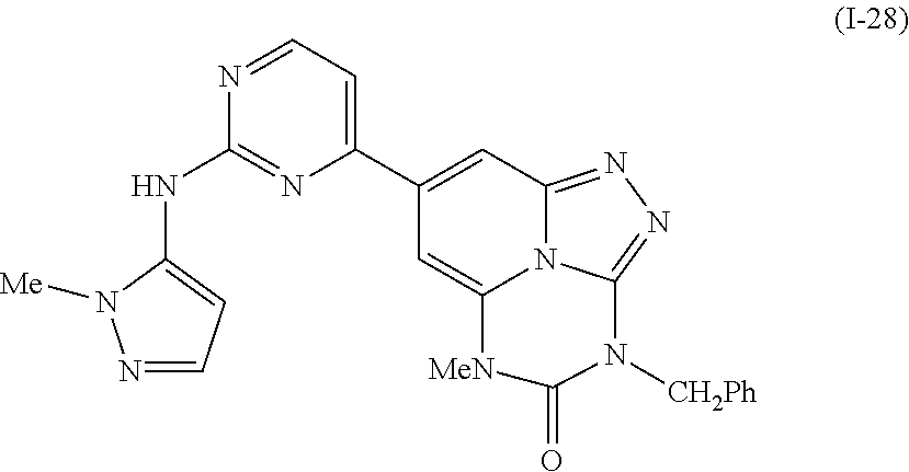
N1=CC=C(NC2=NC(C3=CC4=NN=C5N4C(=C3)[MeN]C(=O)N5[CH2Ph])=CC=N2)N1[Me]
